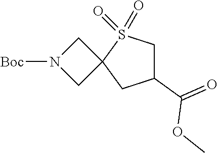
C1(C(=O)OC)CS(=O)(=O)C2(C1)CN([Boc])C2
